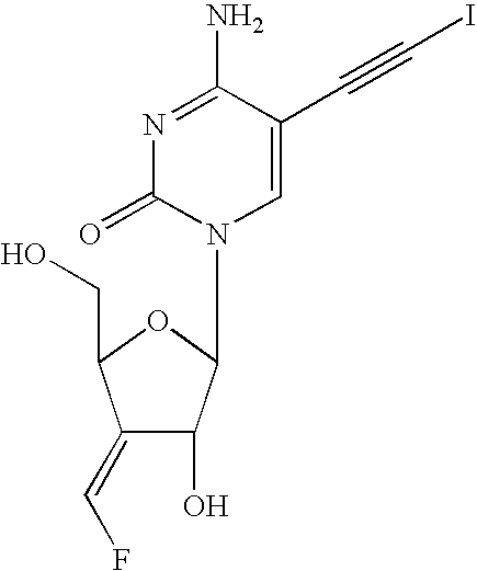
N1=C(N)C(C#CI)=CN(C2C(O)C(=CF)C(CO)O2)C1=O
